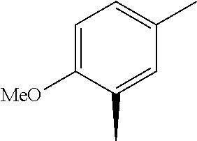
C1=C([MeO])C(C)=CC(C)=C1
